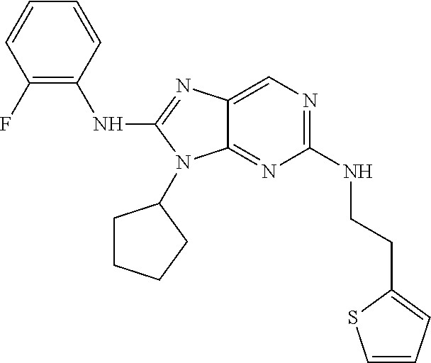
C1(F)=C(NC2=NC3=CN=C(NCCC4=CC=CS4)N=C3N2C2CCCC2)C=CC=C1
